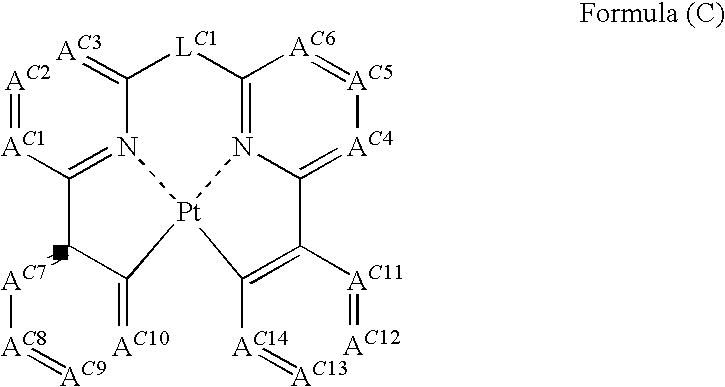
[AC2]=[AC1]C1=N2C(=[AC3])[LC1]C3=N4C(=[AC4][AC5]=[AC6]3)C([AC11]=[AC12])=C([AC14]=[AC13])[Pt]24C(=[AC10])C1=[AC7][AC8]=[AC9]
